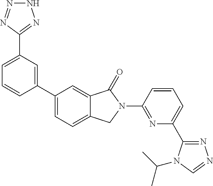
C1(C2=CC=C3C(=C2)C(=O)N(C2=NC(C4=NN=CN4C(C)C)=CC=C2)C3)=CC(C2=NNN=N2)=CC=C1
